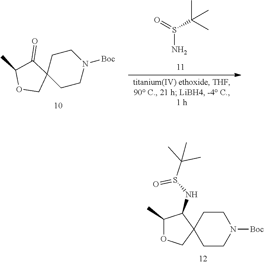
C12(CCN([Boc])CC1)C(=O)C(C)OC2.S(N)(C(C)(C)C)=O.C12(CCN([Boc])CC1)C(NS(=O)C(C)(C)C)C(C)OC2
